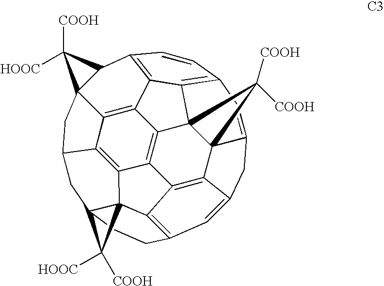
C12=C3C4=C5C6=C1C1CC27C(C2=C3C3=C(C=C8C9(C%10=C5C5=C(CCC%11(C65C%11([HOOC])[COOH])C1)C=C%10C8)C43C9([COOH])[COOH])C=C2)C7([COOH])[HOOC]
